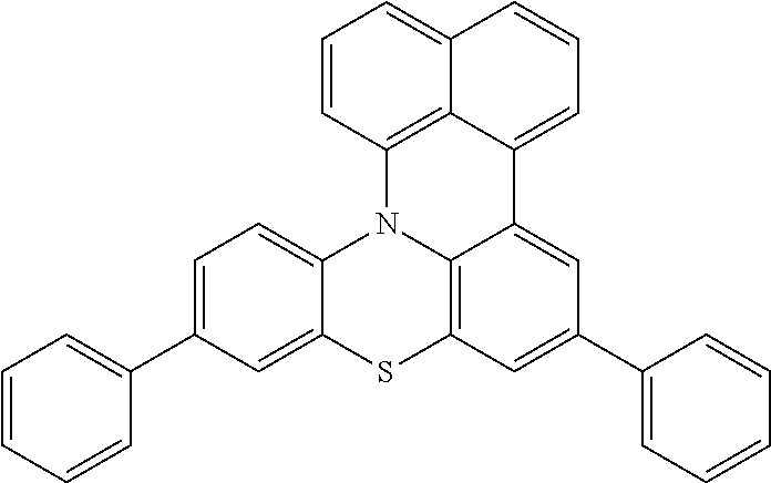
S1C2=C3N(C4=CC=C(C5=CC=CC=C5)C=C14)C1=C4C(=CC=C1)C=CC=C4C3=CC(C1=CC=CC=C1)=C2
